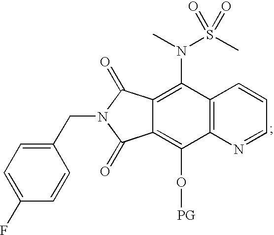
C1(CN2C(=O)C3=C(O[PG])C4=C(C(N(C)S(C)(=O)=O)=C3C2=O)C=CC=N4)=CC=C(F)C=C1
